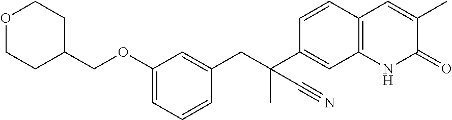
C1(C(CC2=CC(OCC3CCOCC3)=CC=C2)(C)C#N)=CC2=C(C=C1)C=C(C)C(=O)N2
